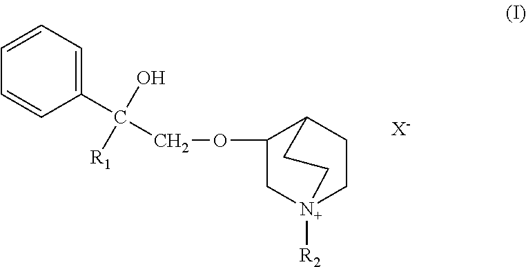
C1(C(COC2C[N+]3([R2])CCC2CC3)(O)[R1])=CC=CC=C1.[X-]
